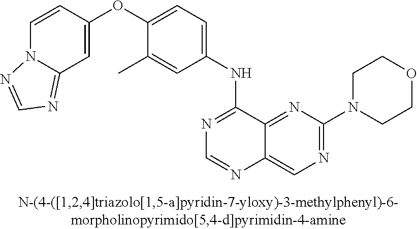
C1=CC(OC2=CC=C(NC3=NC=NC4=CN=C(N5CCOCC5)N=C34)C=C2C)=CC2=NC=NN12
